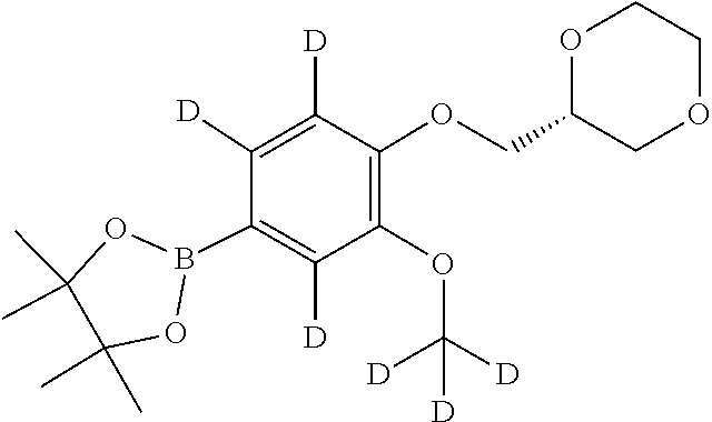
O(C([D])([D])[D])C1=C(OCC2OCCOC2)C([D])=C([D])C(B2OC(C)(C)C(C)(C)O2)=C1[D]
